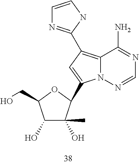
C1(O)C(C)(O)C(C2=CC(C3=NC=CN3)=C3N2N=CN=C3N)OC1CO
